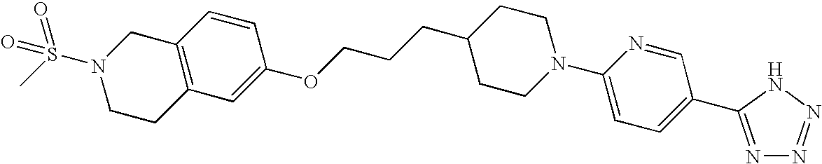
C1(OCCCC2CCN(C3=CC=C(C4=NN=NN4)C=N3)CC2)=CC2=C(C=C1)CN(S(C)(=O)=O)CC2
